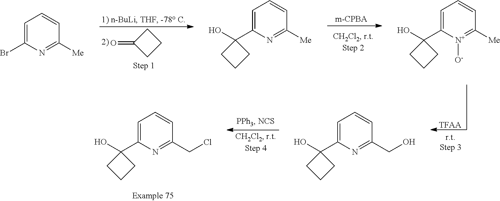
O=C1CCC1.C1=C(Br)N=C([Me])C=C1.C1=C(C2(O)CCC2)N=C([Me])C=C1.C1=C(C2(O)CCC2)[N+]([O-])=C([Me])C=C1.[TFAA].C1=C(C2(O)CCC2)N=C(CCl)C=C1.C1=C(C2(O)CCC2)N=C(CO)C=C1
